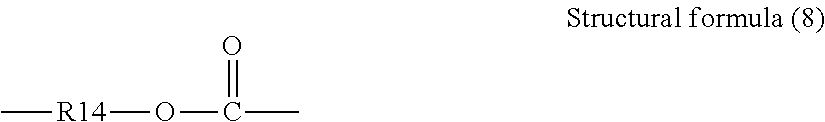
C[R14]OC(C)=O
